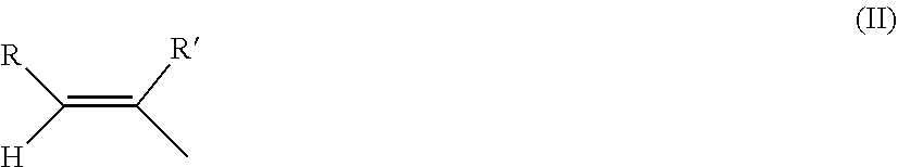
C(=C(C)[R])([H])[R]
